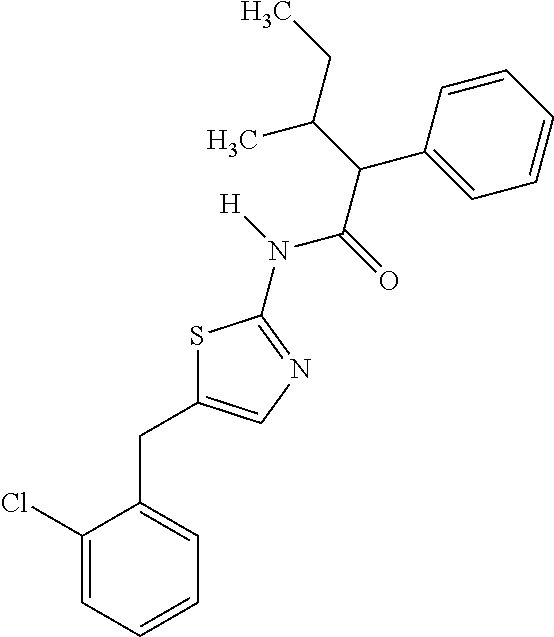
S1C(CC2=CC=CC=C2Cl)=CN=C1N([H])C(=O)C(C1=CC=CC=C1)C(CC)C
